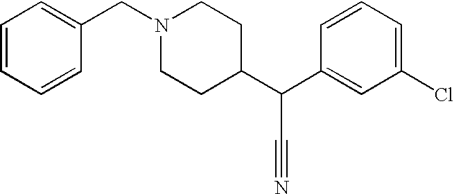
C1=CC=CC(CN2CCC(C(C3=CC(Cl)=CC=C3)C#N)CC2)=C1
